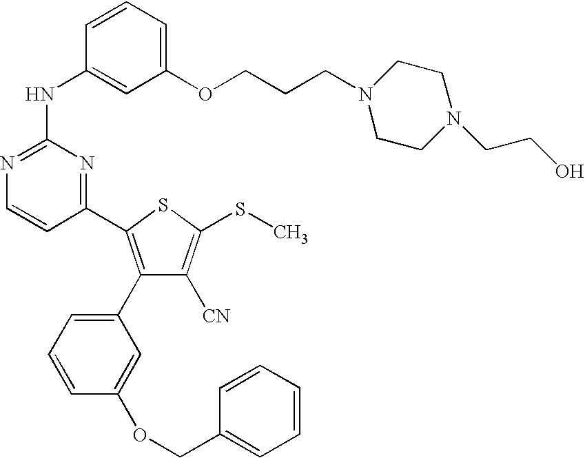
C1(C2=C(C3=CC=CC(OCC4=CC=CC=C4)=C3)C([CN])=C(SC)S2)=NC(NC2=CC(OCCCN3CCN(CCO)CC3)=CC=C2)=NC=C1
